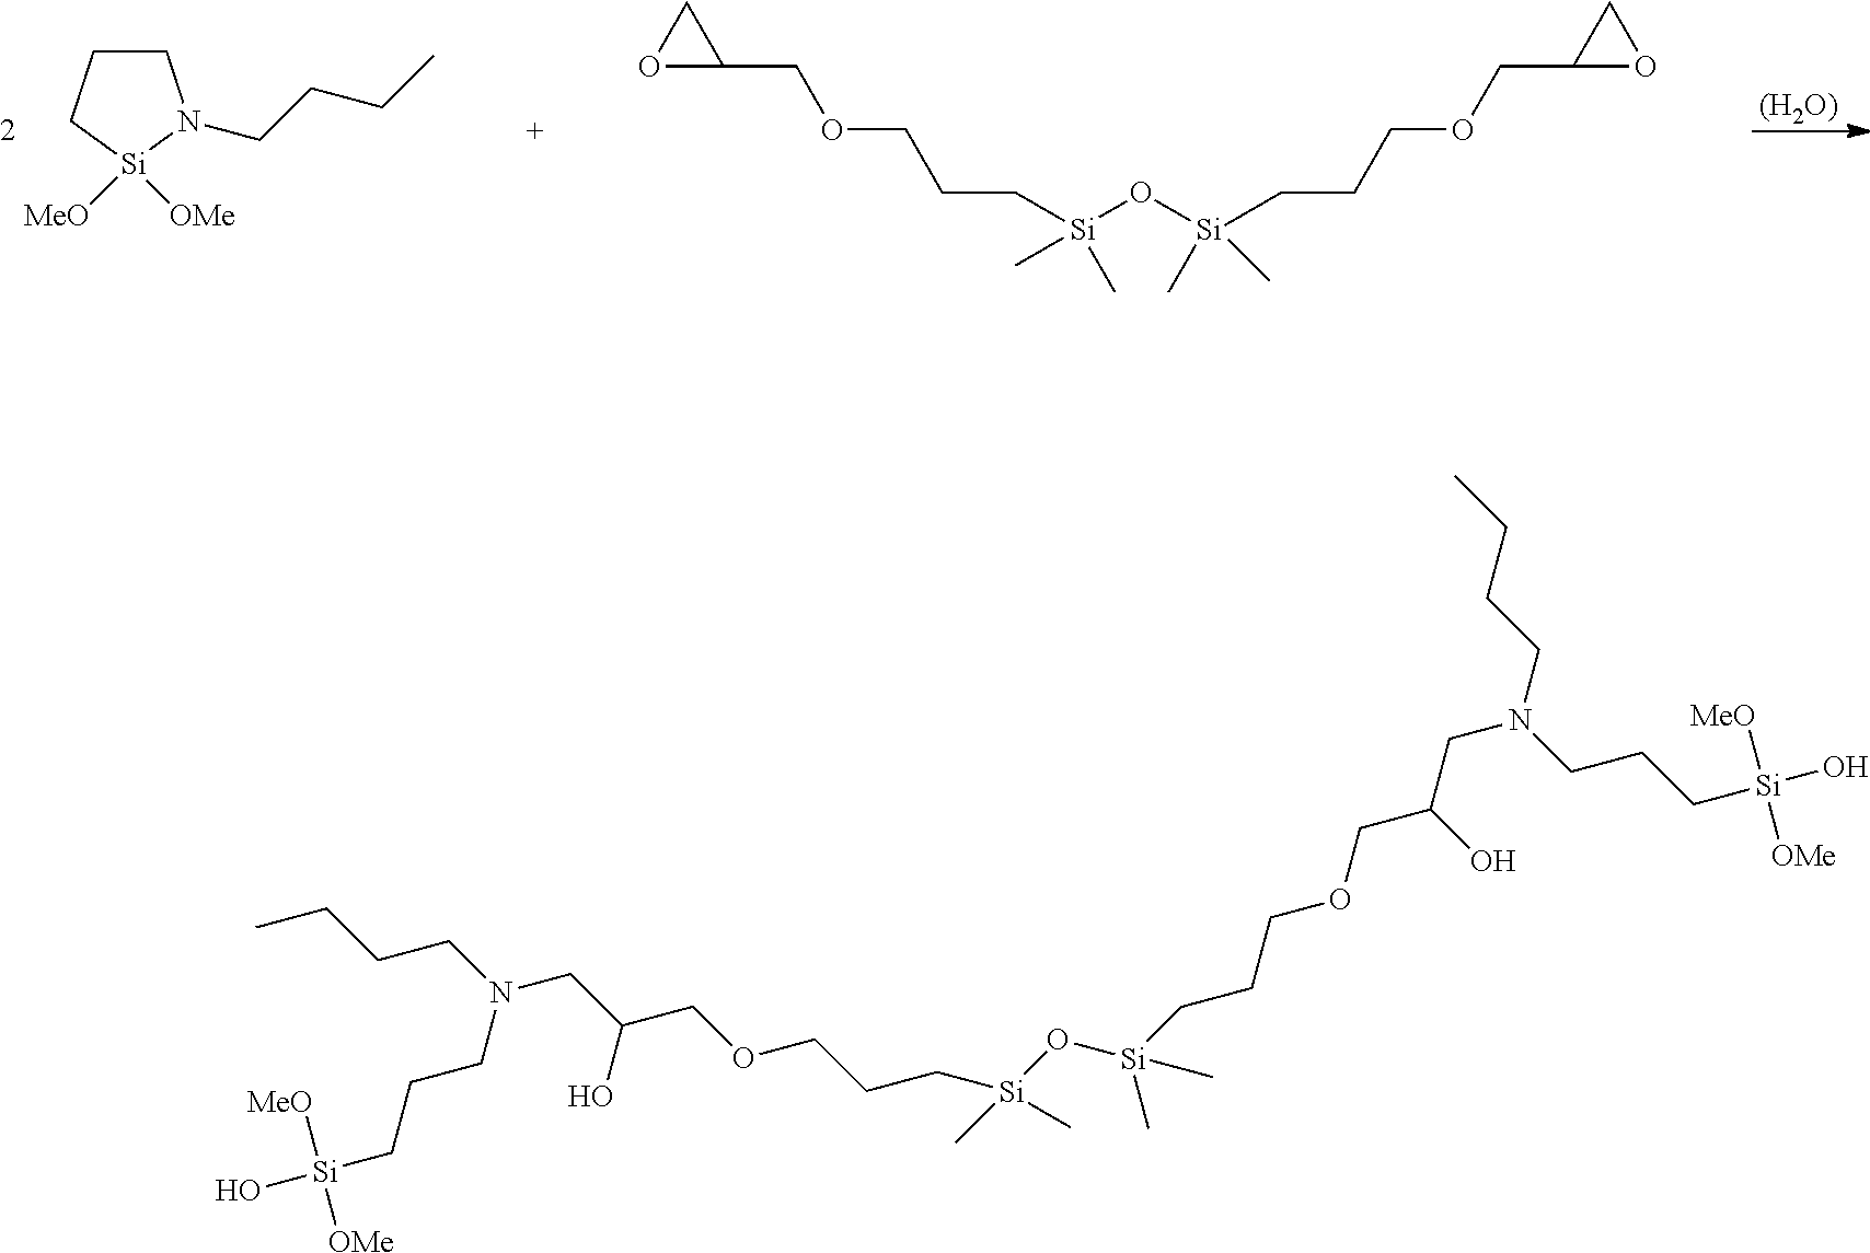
C1CN(CCCC)[Si]([MeO])([OMe])C1.[(H2O)].C1OC1COCCC[Si](O[Si](C)(C)CCCOCC1OC1)(C)C.C(CN(CC(COCCC[Si](O[Si](C)(C)CCCOCC(CN(CCCC)CCC[Si](O)([OMe])[MeO])O)(C)C)O)CCC[Si](O)([MeO])[OMe])CC
